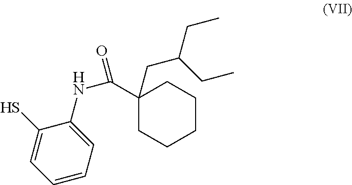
SC1=CC=CC=C1NC(=O)C1(CC(CC)CC)CCCCC1
